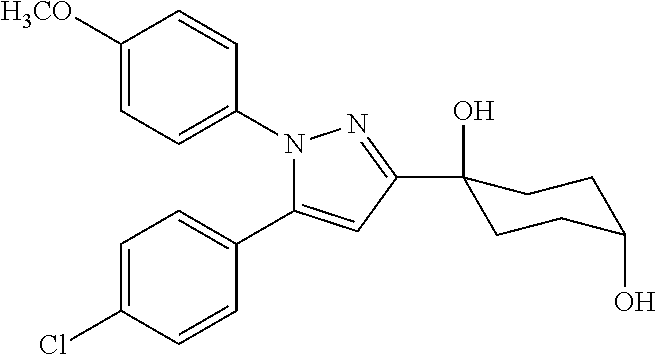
C1=C([H3CO])C=CC(N2C(C3=CC=C(Cl)C=C3)=CC(C3(O)CCC(O)CC3)=N2)=C1
